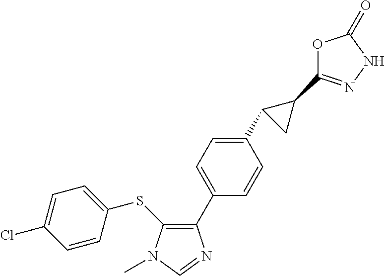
C1(SC2=CC=C(Cl)C=C2)=C(C2=CC=C(C3CC3C3=NNC(=O)O3)C=C2)N=CN1C
